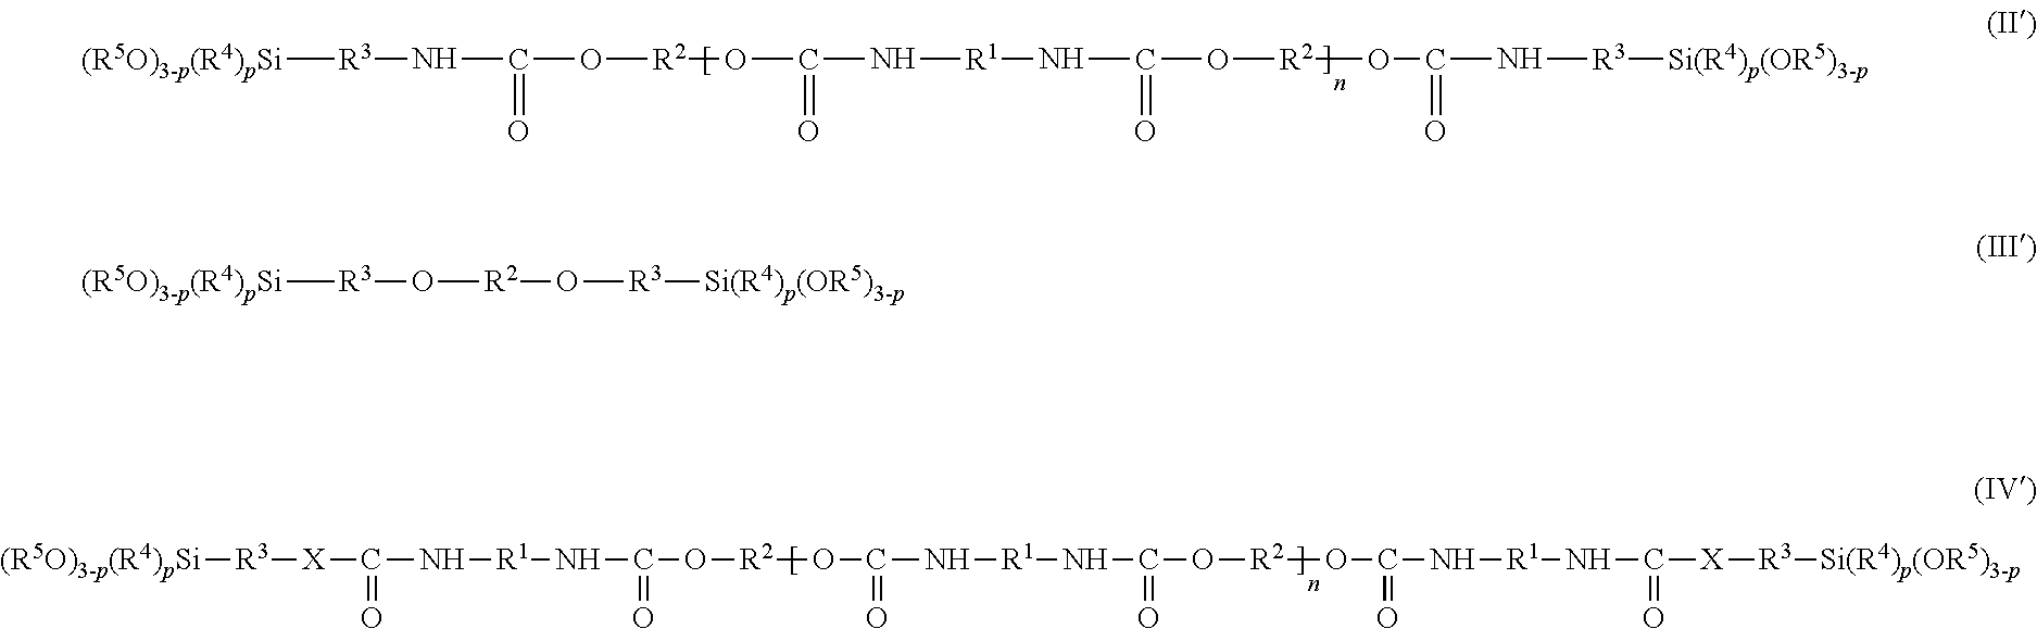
[(R5O)3-p(R4)pSi][R3]NC(O[R2]OC(N[R1]NC(O[R2]OC(N[R3][Si(R4)p(OR5)3-p])=O)=O)=O)=O.[(R5O)3-p(R4)pSi][R3][X]C(N[R1]NC(O[R2]OC(N[R1]NC(O[R2]OC(N[R1]NC(=O)[X][R3][Si(R4)p(OR5)3-p])=O)=O)=O)=O)=O.[(R5O)3-p(R4)pSi][R3]O[R2]O[R3][Si(R4)p(OR5)3-p]
